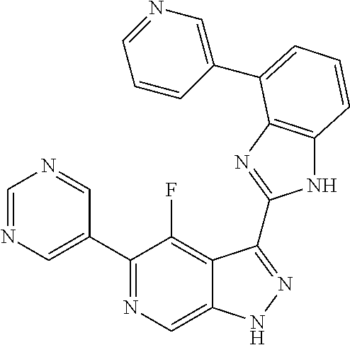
C1=NC=C(C2=NC=C3C(=C2F)C(C2=NC4=C(N2)C=CC=C4C2=CN=CC=C2)=NN3)C=N1
